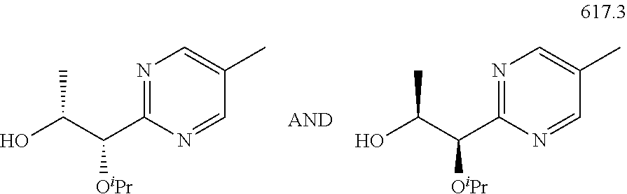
OC(C([OiPr])C1=NC=C(C)C=N1)C.OC(C([OiPr])C1=NC=C(C)C=N1)C
